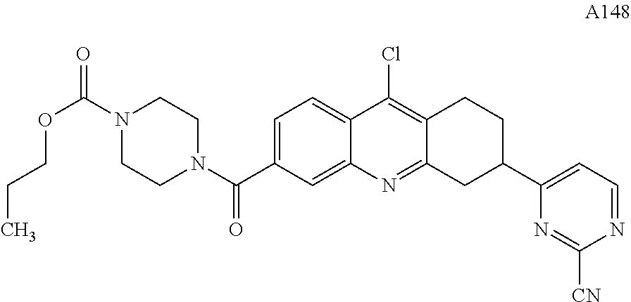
C1=C(C(N2CCN(C(=O)OCCC)CC2)=O)C=C2C(=C1)C(Cl)=C1C(=N2)CC(C2=CC=NC([CN])=N2)CC1
